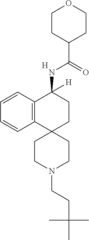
[H].C12=C(C=CC=C1)C(NC(C1CCOCC1)=O)([H])CCC21CCN(CCC(C)(C)C)CC1
